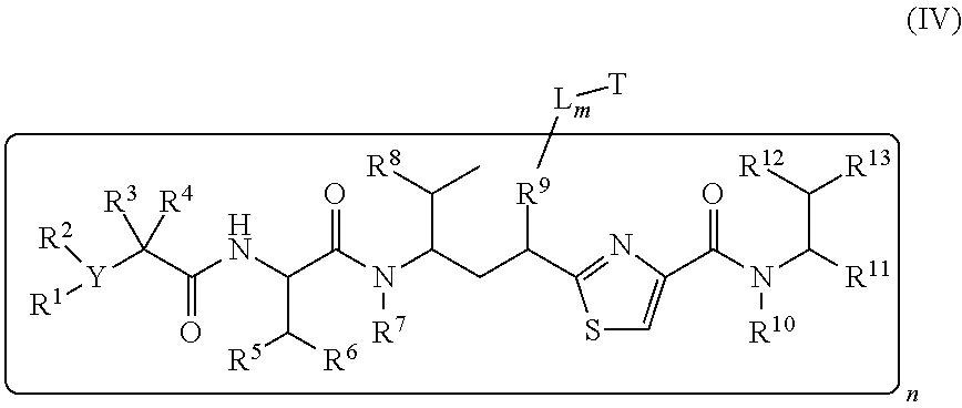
[Y](C(C(=O)NC(C([R5])[R6])C(N([R7])C(C([R8])C)CC([R9][Lm][T])C1=NC(C(N([R10])C(C([R13])[R12])[R11])=O)=CS1)=O)([R3])[R4])([R1])[R2]
